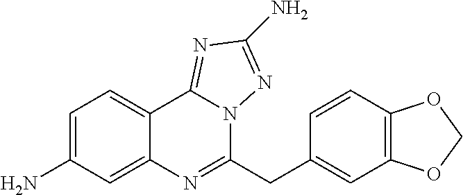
C1=C(N)C=C2C(=C1)C1=NC(N)=NN1C(CC1=CC3=C(C=C1)OCO3)=N2
